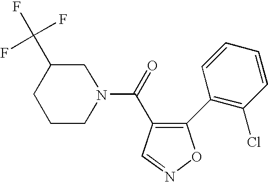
C(=O)(C1=C(C2=C(Cl)C=CC=C2)ON=C1)N1CC(C(F)(F)F)CCC1
